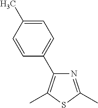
C1=CC(C)=CC=C1C1=C(C)SC(C)=N1
